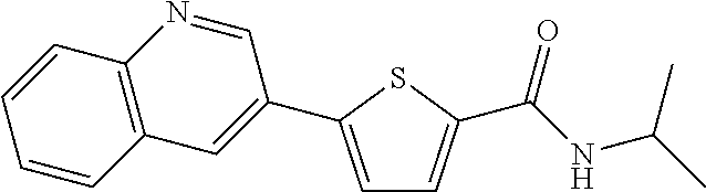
C1=C(C2=CC3=C(N=C2)C=CC=C3)SC(C(NC(C)C)=O)=C1
